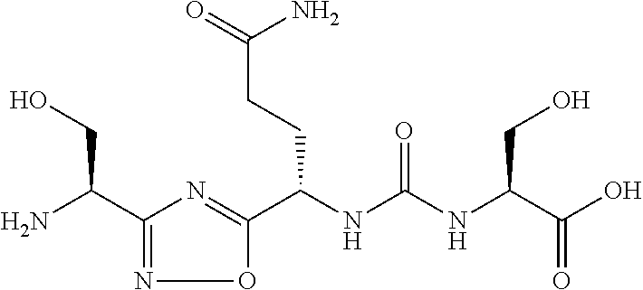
C1(C(N)CO)=NOC(C(NC(NC(C(O)=O)CO)=O)CCC(=O)N)=N1
